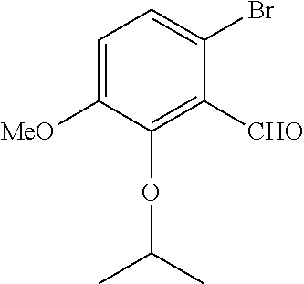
C1=C([MeO])C(OC(C)C)=C([CHO])C(Br)=C1
